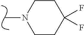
CN1CCC(F)(F)CC1
